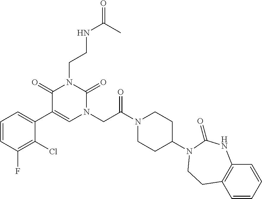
C1=CC(F)=C(Cl)C(C2=CN(CC(N3CCC(N4C(=O)NC5=C(C=CC=C5)CC4)CC3)=O)C(=O)N(CCNC(C)=O)C2=O)=C1
